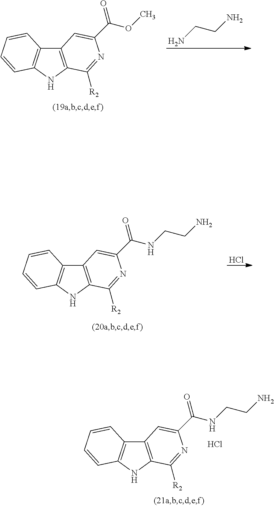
NCCN.C12=C(NC3=C1C=CC=C3)C([R2])=NC(C(OC)=O)=C2.Cl.C12=C(NC3=C1C=CC=C3)C([R2])=NC(C(NCCN)=O)=C2.C12=C(NC3=C1C=CC=C3)C([R2])=NC(C(NCCN)=O)=C2.Cl
